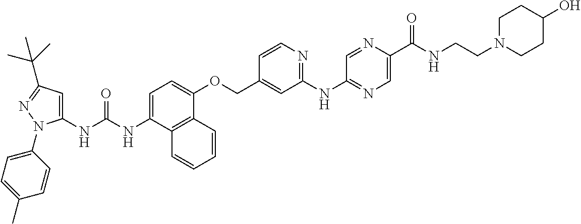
N(C1=CC=C(OCC2=CC(NC3=NC=C(C(NCCN4CCC(O)CC4)=O)N=C3)=NC=C2)C2=C1C=CC=C2)C(=O)NC1=CC(C(C)(C)C)=NN1C1=CC=C(C)C=C1
